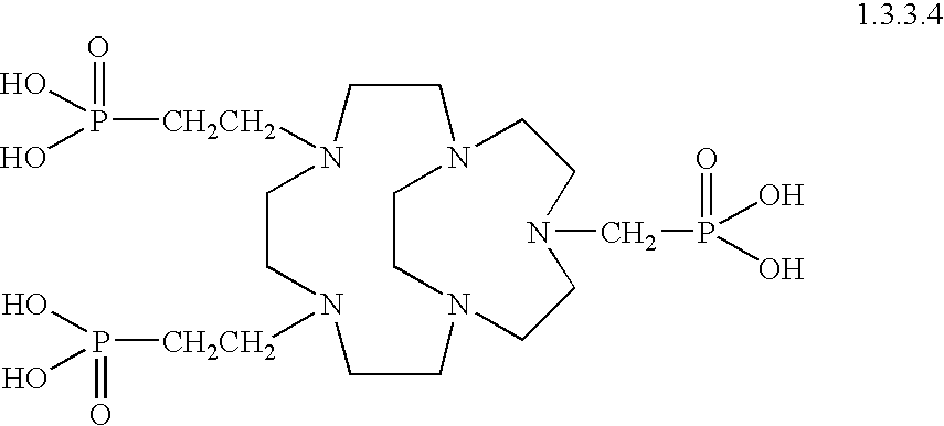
C1CN([CH2CH2]P(=O)(O)O)CCN2CCN(CCN1[CH2CH2]P(O)(O)=O)CCN(CP(=O)(O)O)CC2
